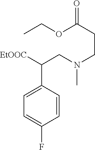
C1=CC(C([EtOOC])CN(CCC(=O)OCC)C)=CC=C1F
